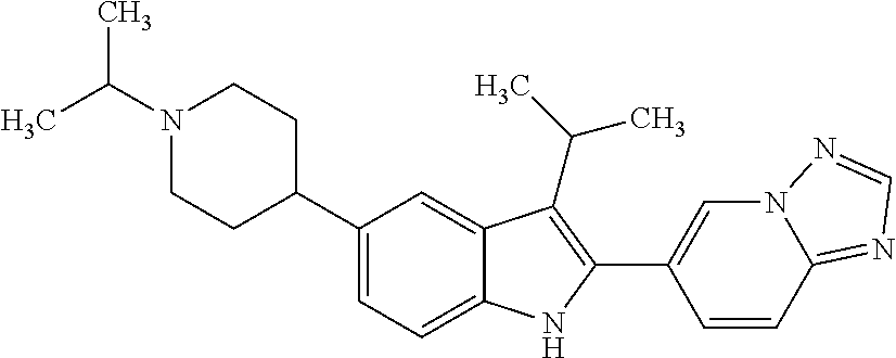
C(N1CCC(C2=CC=C3C(=C2)C(C(C)C)=C(C2=CN4C(=NC=N4)C=C2)N3)CC1)(C)C
